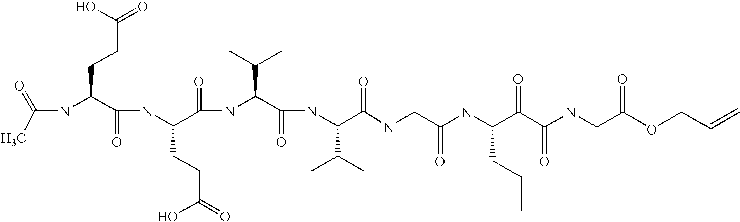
CC(=O)NC(C(NC(C(NC(C(NC(C(=O)NCC(NC(C(C(NCC(OCC=C)=O)=O)=O)CCC)=O)C(C)C)=O)C(C)C)=O)CCC(O)=O)=O)CCC(=O)O
